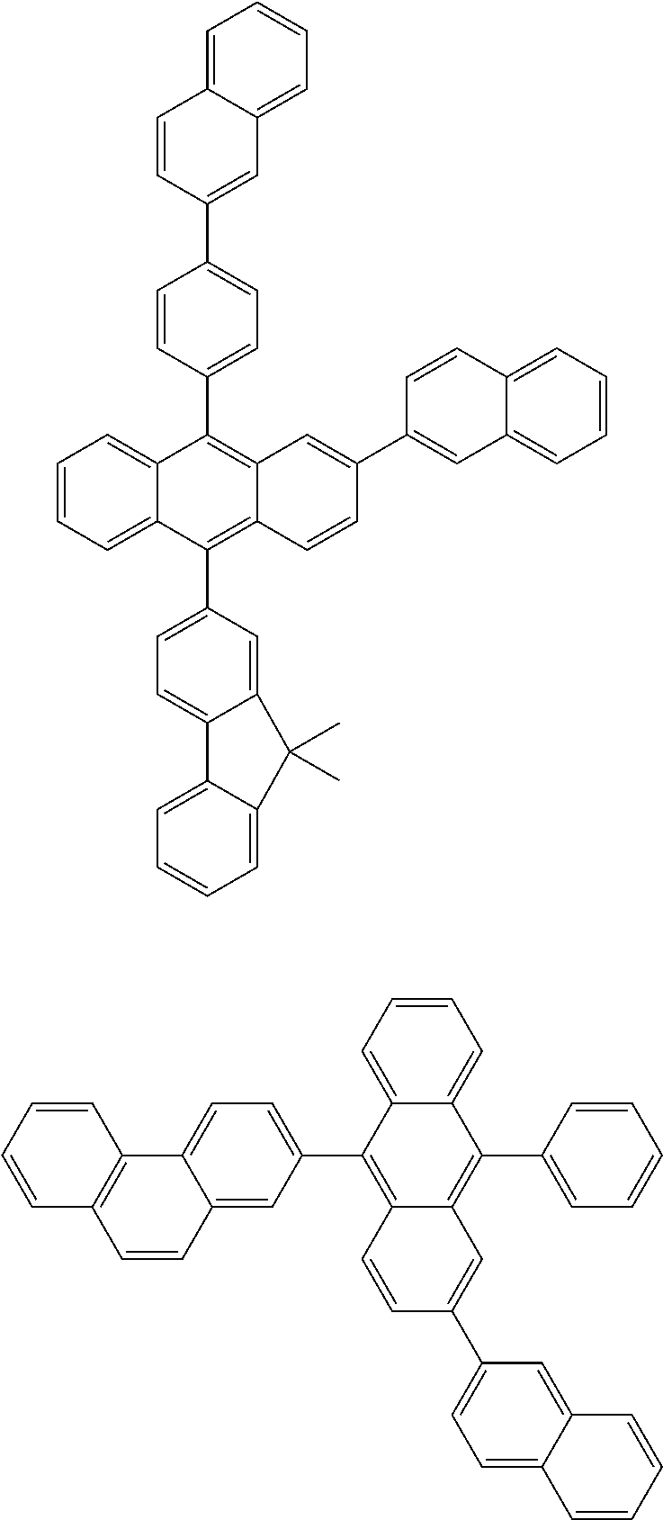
C1=CC=C2C(=C1)C(C1=CC=C(C3=CC4=CC=CC=C4C=C3)C=C1)=C1C(=C2C2=CC=C3C(=C2)C(C)(C)C2=CC=CC=C32)C=CC(C2=CC3=CC=CC=C3C=C2)=C1.C1=CC=C2C(=C1)C(C1=CC=CC=C1)=C1C(=C2C2=CC=C3C(=C2)C=CC2=C3C=CC=C2)C=CC(C2=CC=C3C(=C2)C=CC=C3)=C1
